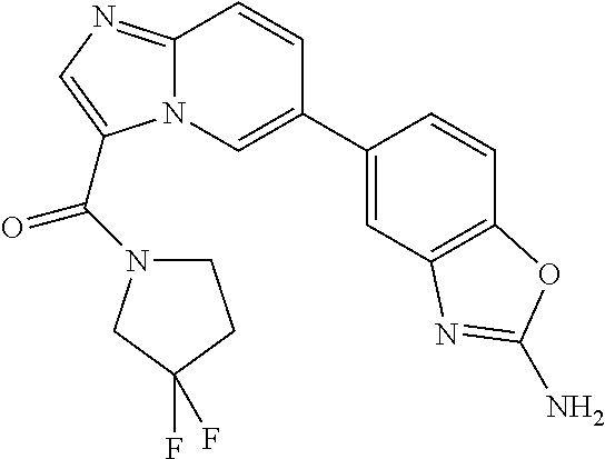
C1(C2=CN3C(=NC=C3C(=O)N3CCC(F)(F)C3)C=C2)=CC2=C(C=C1)OC(N)=N2
